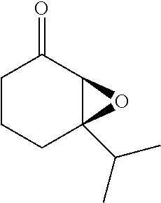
C1(=O)CCCC2(C(C)C)C1O2
